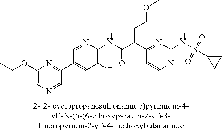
C1(NC(=O)C(C2=NC(NS(C3CC3)(=O)=O)=NC=C2)CCOC)=C(F)C=C(C2=NC(OCC)=CN=C2)C=N1
